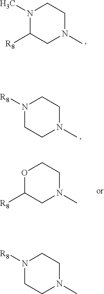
N1([R8])CCN(C)CC1.O1C([R8])CN(C)CC1.N1(C)C([R8])CN(C)CC1.N1([R8])CCN(C)CC1
